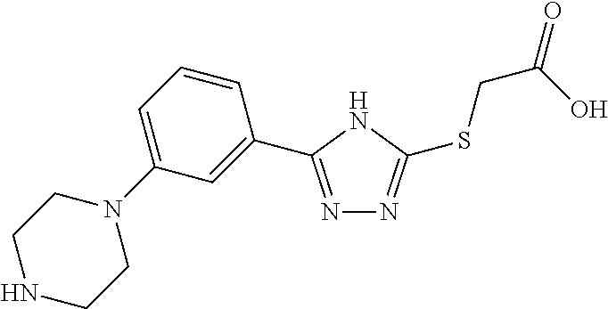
N1=C(C2=CC(N3CCNCC3)=CC=C2)NC(SCC(=O)O)=N1
